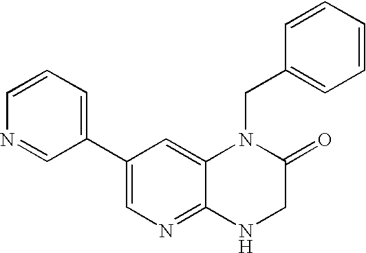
C1(C2=CN=C3C(=C2)N(CC2=CC=CC=C2)C(=O)CN3)=CC=CN=C1
